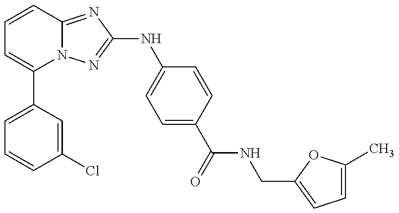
C1=C(C2=CC=CC3=NC(NC4=CC=C(C(=O)NCC5=CC=C(C)O5)C=C4)=NN23)C=C(Cl)C=C1
